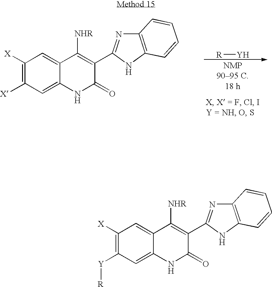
C1([X])=C([X])C=C2C(=C1)C([NHR])=C(C1=NC3=C(N1)C=CC=C3)C(=O)N2.[R][Y].C1([X])=C([Y][R])C=C2C(=C1)C([NHR])=C(C1=NC3=C(N1)C=CC=C3)C(=O)N2
